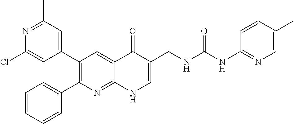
N1=C(C)C=C(C2=C(C3=CC=CC=C3)N=C3C(=C2)C(=O)C(CNC(NC2=NC=C(C)C=C2)=O)=CN3)C=C1Cl
